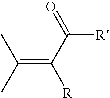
C(=C(C(=O)[R])[R])(C)C
